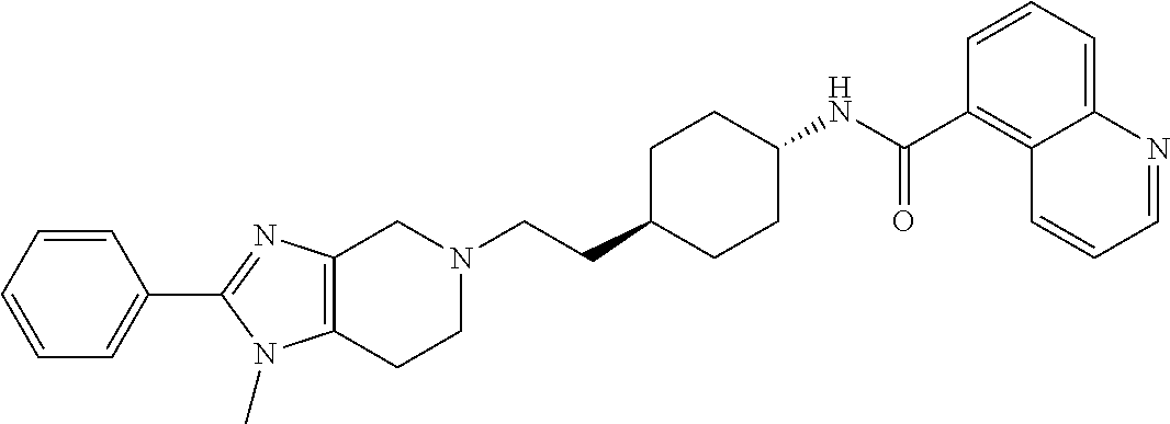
C1(C2=CC=CC=C2)=NC2=C(N1C)CCN(CCC1CCC(NC(C3=C4C(=CC=C3)N=CC=C4)=O)CC1)C2
